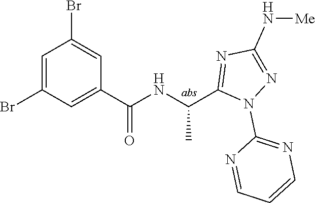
C1=C(Br)C=C(C(=O)NC(C)C2=NC(N[Me])=NN2C2=NC=CC=N2)C=C1Br
